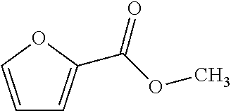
C1=COC(C(OC)=O)=C1
